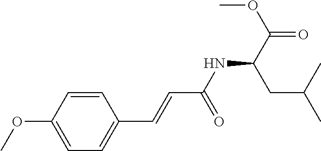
C(=CC(NC(C(=O)OC)CC(C)C)=O)C1=CC=C(OC)C=C1
